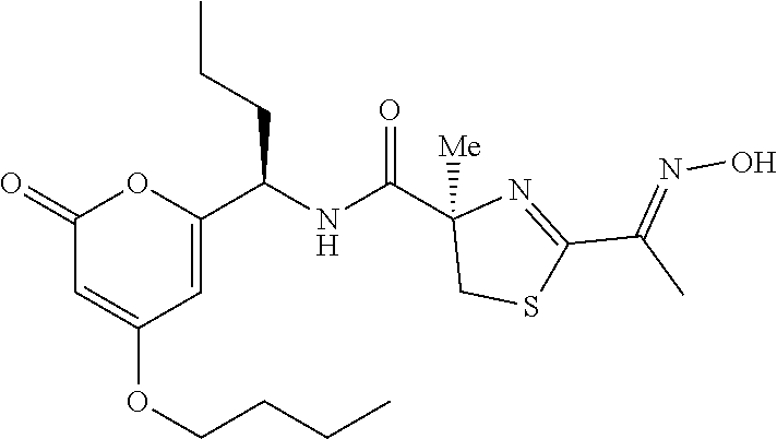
C1(=O)C=C(OCCCC)C=C(C(NC(C2([Me])CSC(C(C)=NO)=N2)=O)CCC)O1
